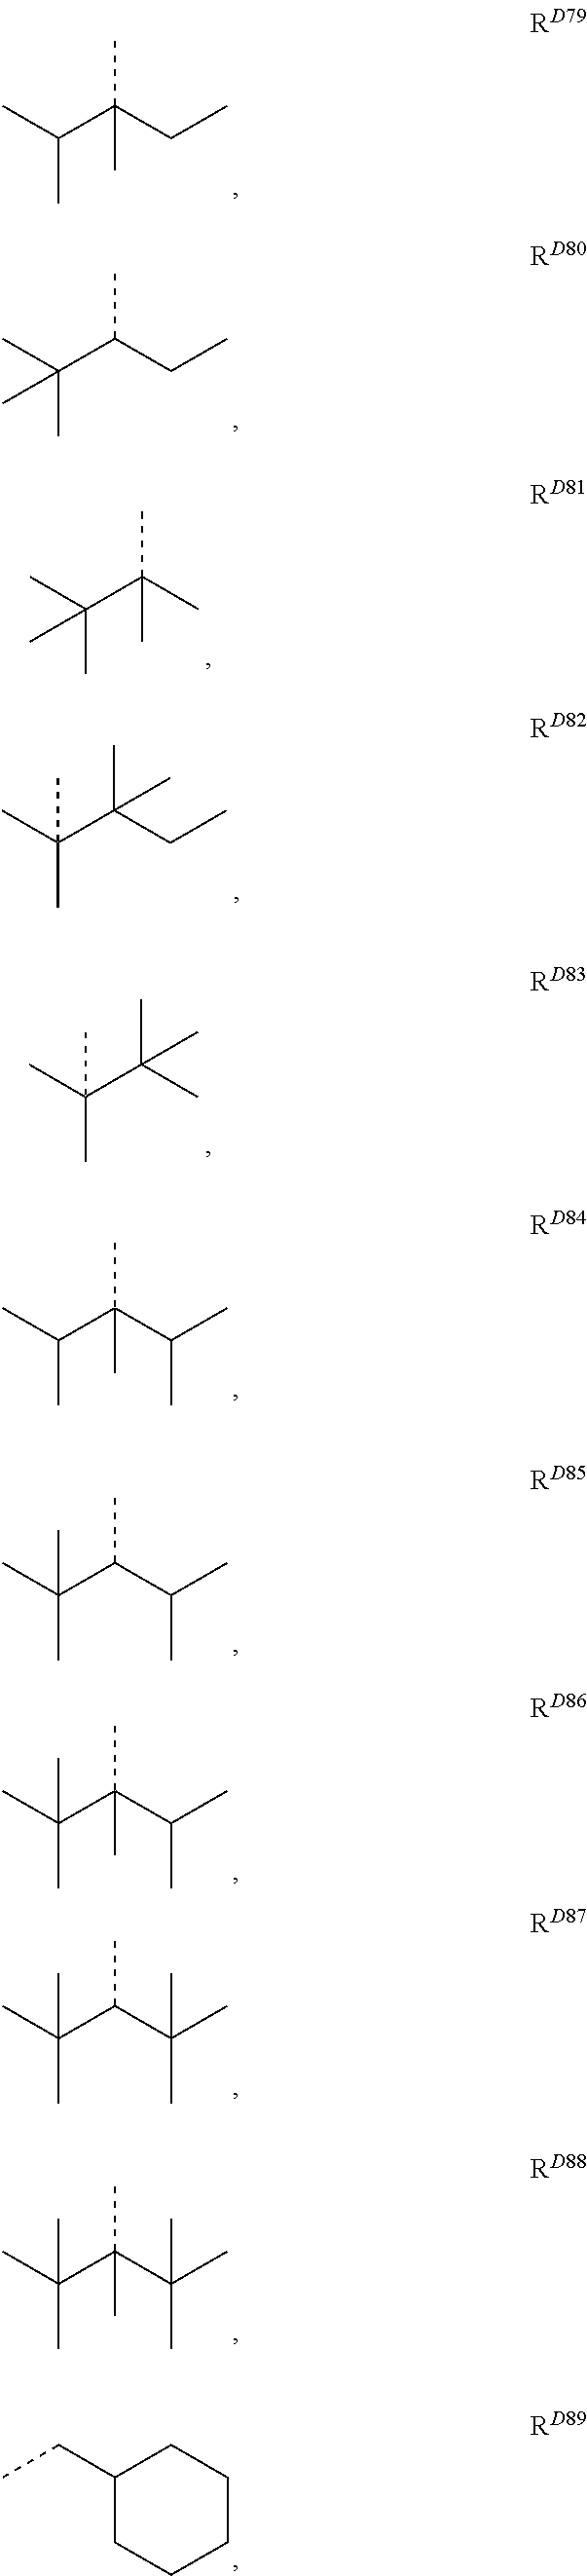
CC(C(CC)(C)C)C.CC(C(CC)C)(C)C.CC(C(C)(C)C)(C)C.CC(C(CC)(C)C)(C)C.CC(C(C)(C)C)(C)C.CC(C(C(C)C)(C)C)C.CC(C(C(C)C)C)(C)C.CC(C(C(C)C)(C)C)(C)C.CC(C(C(C)(C)C)C)(C)C.CC(C(C(C)(C)C)(C)C)(C)C.C1(CC)CCCCC1
